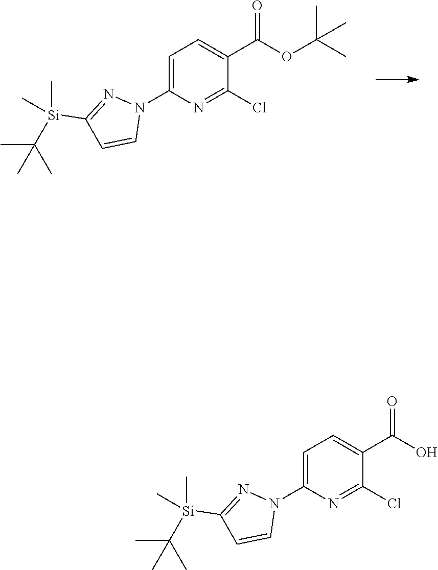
C1=C(N2C=CC([Si](C)(C)C(C)(C)C)=N2)N=C(Cl)C(C(OC(C)(C)C)=O)=C1.C1=C(N2C=CC([Si](C)(C)C(C)(C)C)=N2)N=C(Cl)C(C(O)=O)=C1
